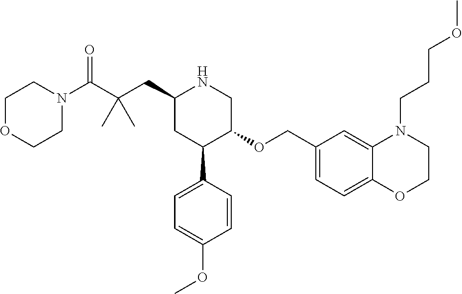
C1(CC(C(N2CCOCC2)=O)(C)C)CC(C2=CC=C(OC)C=C2)C(OCC2=CC=C3C(=C2)N(CCCOC)CCO3)CN1
